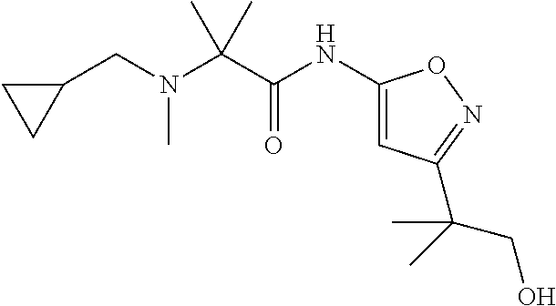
C(N(CC1CC1)C)(C(=O)NC1=CC(C(CO)(C)C)=NO1)(C)C
